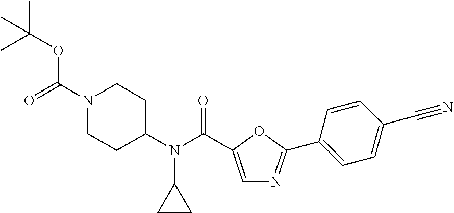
CC(OC(N1CCC(N(C(=O)C2=CN=C(C3=CC=C(C#N)C=C3)O2)C2CC2)CC1)=O)(C)C
